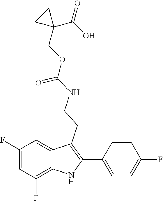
C(NCCC1=C(C2=CC=C(F)C=C2)NC2=C(F)C=C(F)C=C21)(OCC1(C(=O)O)CC1)=O
